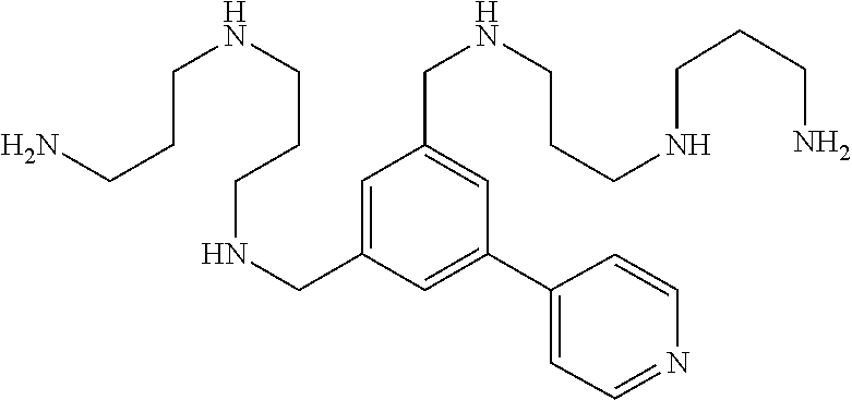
C1=C(CNCCCNCCCN)C=C(C2=CC=NC=C2)C=C1CNCCCNCCCN
